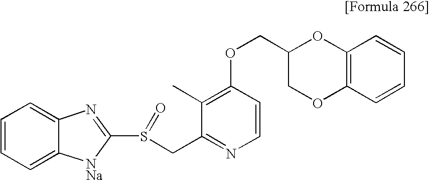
C1=C2C(=CC=C1)[NNa]C(S(CC1=NC=CC(OCC3COC4=C(O3)C=CC=C4)=C1C)=O)=N2
